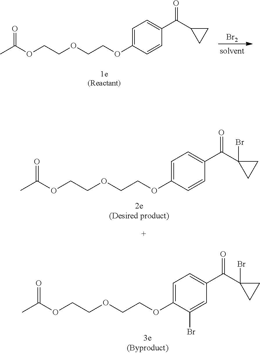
[Br2].O(CCOCCOC1=CC=C(C(C2CC2)=O)C=C1)C(C)=O.O(CCOCCOC1=CC=C(C(C2(Br)CC2)=O)C=C1)C(C)=O.O(CCOCCOC1=CC=C(C(C2(Br)CC2)=O)C=C1Br)C(C)=O
